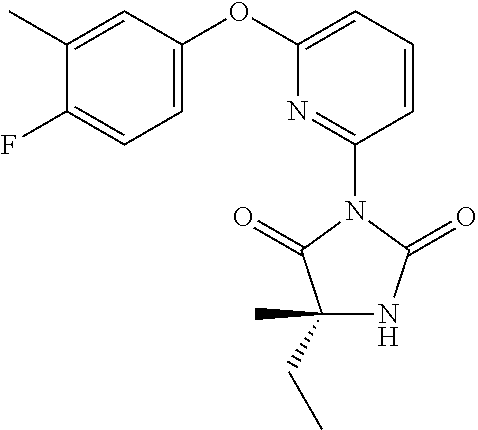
C1(CC)(C)NC(=O)N(C2=NC(OC3=CC=C(F)C(C)=C3)=CC=C2)C1=O
